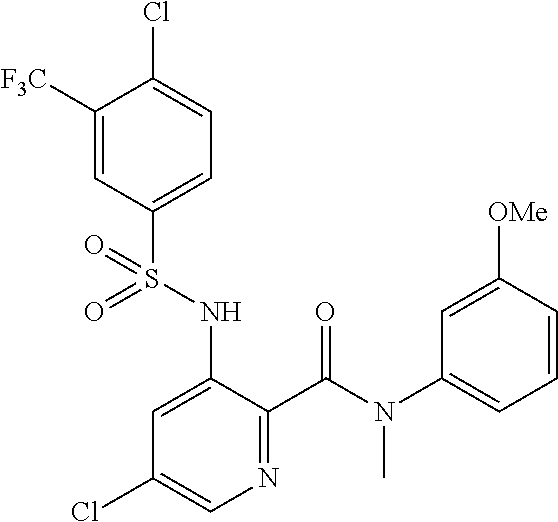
C1([F3C])=CC(S(NC2=CC(Cl)=CN=C2C(N(C2=CC=CC([OMe])=C2)C)=O)(=O)=O)=CC=C1Cl
